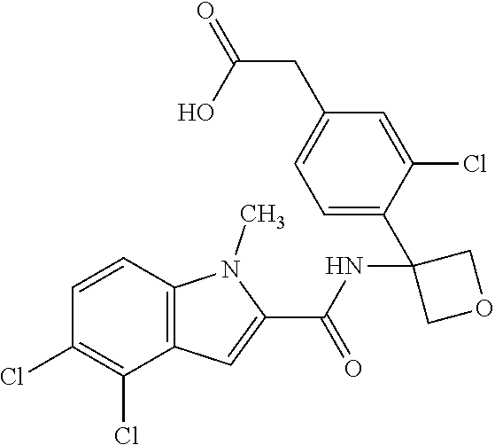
C12=C(C=CC(Cl)=C1Cl)N(C)C(C(NC1(C3=CC=C(CC(=O)O)C=C3Cl)COC1)=O)=C2
